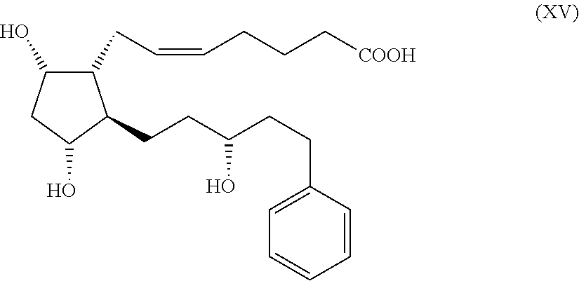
C1(O)C(CC=CCCC[COOH])C(CCC(CCC2=CC=CC=C2)O)C(O)C1
